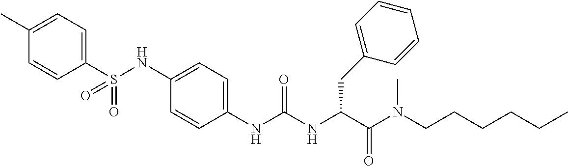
C1(S(NC2=CC=C(NC(NC(C(N(CCCCCC)C)=O)CC3=CC=CC=C3)=O)C=C2)(=O)=O)=CC=C(C)C=C1
